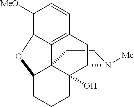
C1CN([Me])C2C3(O)C14C1=C(C=CC([MeO])=C1OC4CCC3)C2
